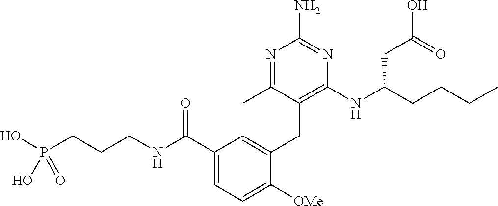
N1=C(C)C(CC2=CC(C(=O)NCCCP(O)(O)=O)=CC=C2[OMe])=C(NC(CCCC)CC(O)=O)N=C1N
